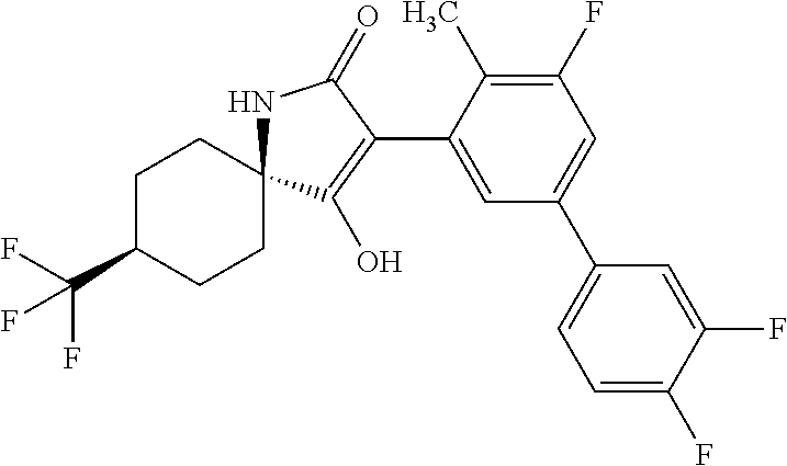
C1(F)=C(C)C(C2=C(O)C3(NC2=O)CCC(C(F)(F)F)CC3)=CC(C2=CC=C(F)C(F)=C2)=C1
